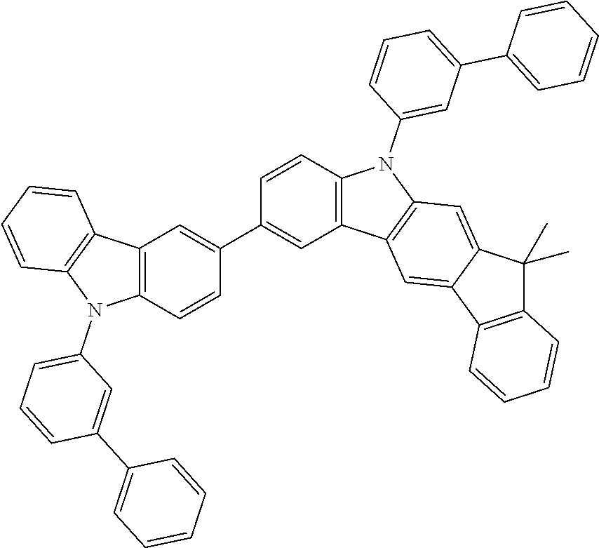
C1=CC2=C(C=C1C1=CC3=C(C=C1)N(C1=CC=CC(C4=CC=CC=C4)=C1)C1=C3C=CC=C1)C1=C(N2C2=CC(C3=CC=CC=C3)=CC=C2)C=C2C(=C1)C1=C(C2(C)C)C=CC=C1
